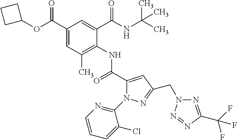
C1(C(OC2CCC2)=O)=CC(C)=C(NC(C2=CC(CN3N=C(C(F)(F)F)N=N3)=NN2C2=NC=CC=C2Cl)=O)C(C(NC(C)(C)C)=O)=C1
